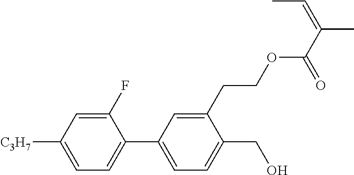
C1(F)=CC([C3H7])=CC=C1C1=CC=C(CO)C(CCOC(C(=CC)C)=O)=C1
